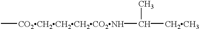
C[CO2CH2CH2CH2CO2NH]C([CH2CH3])C
